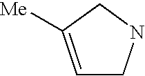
C1=C([Me])CNC1
